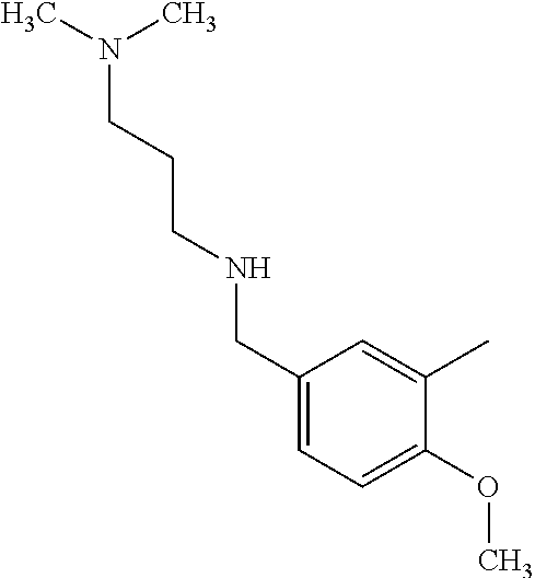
C1(CNCCCN(C)C)=CC=C(OC)C(C)=C1
